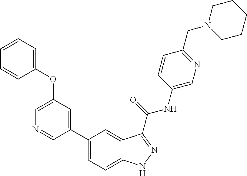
C1(OC2=CC=CC=C2)=CN=CC(C2=CC=C3C(=C2)C(C(NC2=CN=C(CN4CCCCC4)C=C2)=O)=NN3)=C1
